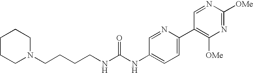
C1CCN(CCCCNC(NC2=CC=C(C3=C([OMe])N=C([OMe])N=C3)N=C2)=O)CC1
